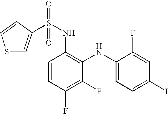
C1=CC(F)=C(F)C(NC2=CC=C(I)C=C2F)=C1NS(=O)(=O)C1=CSC=C1
